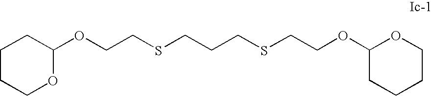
C1(OCCSCCCSCCOC2CCCCO2)CCCCO1
